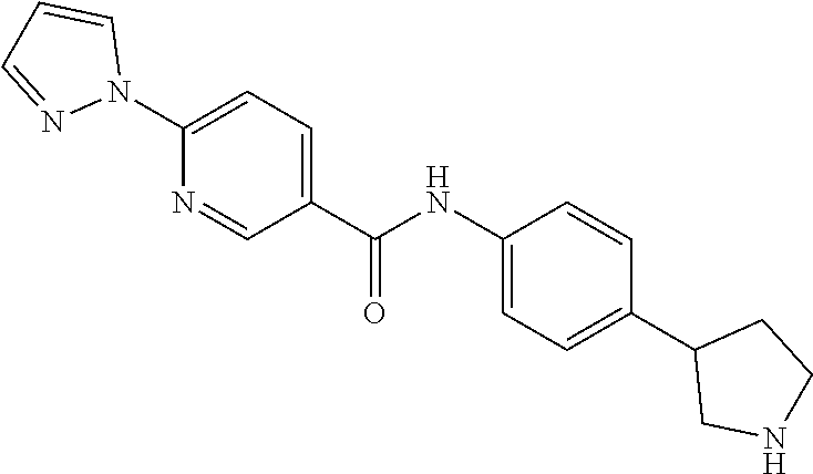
C1(NC(C2=CC=C(N3C=CC=N3)N=C2)=O)=CC=C(C2CNCC2)C=C1
